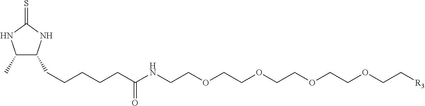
C1(C)C(CCCCCC(NCCOCCOCCOCCOCC[R3])=O)NC(=S)N1
